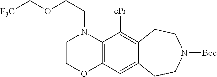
C12=C(C([cPr])=C3C(=C1)CCN([Boc])CC3)N(CCOC[F3C])CCO2
